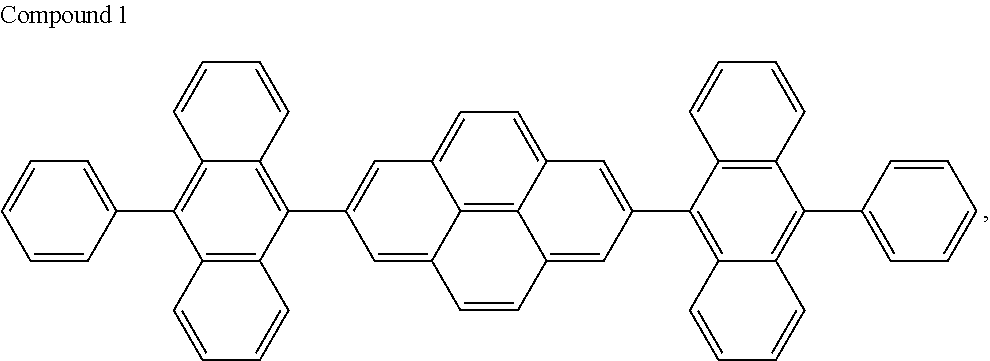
C1=CC(C2=C3C(=C(C4=CC5=CC=C6C7=C5C(=C4)C=CC7=CC(C4=C5C(=C(C7=CC=CC=C7)C7=C4C=CC=C7)C=CC=C5)=C6)C4=C2C=CC=C4)C=CC=C3)=CC=C1
